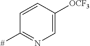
C1=CC([OCF3])=CN=C1[#]
